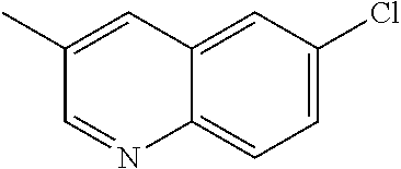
C1(C)=CC2=CC(Cl)=CC=C2N=C1
